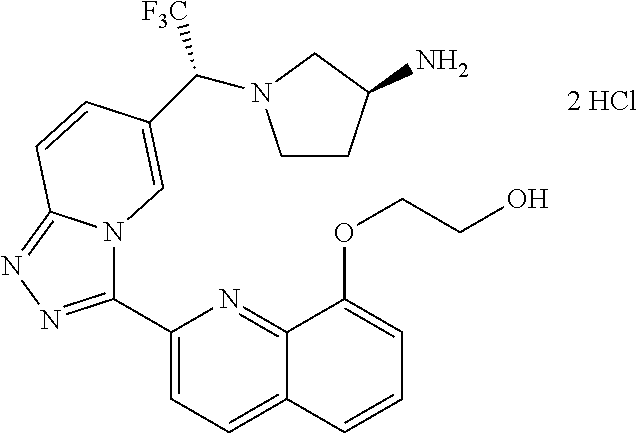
C1(C2=NN=C3N2C=C(C([F3C])N2CCC(N)C2)C=C3)=CC=C2C(=N1)C(OCCO)=CC=C2
